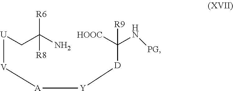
[U](CC(N)([R6])[R8])[V][A][Y][D]C([HOOC])(N[PG])[R9]
